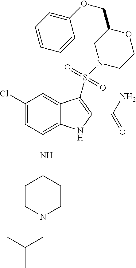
C1(Cl)=CC(NC2CCN(CC(C)C)CC2)=C2C(=C1)C(S(N1CCOC(COC3=CC=CC=C3)C1)(=O)=O)=C(C(N)=O)N2
